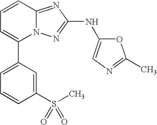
N(C1=NN2C(=N1)C=CC=C2C1=CC=CC(S(C)(=O)=O)=C1)C1=CN=C(C)O1
